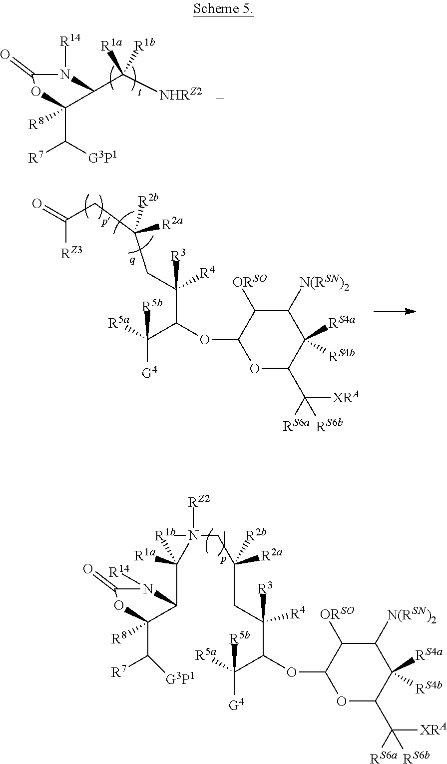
C1([R8])(C([R7])[G3P1])OC(=O)N([R14])C1C([NHRZ2])([R1a])[R1b].[G4]C(C(C(CC(CC(=O)[RZ3])([R2a])[R2b])([R3])[R4])OC1C([ORSO])C([N(RSN)2])C([RS4a])([RS4b])C(C([RS6a])([XRA])[RS6b])O1)([R5b])[R5a].[G4]C(C(C(CC(CN(C(C1C([R8])(C([R7])[G3P1])OC(=O)N1[R14])([R1a])[R1b])([RZ2])C)([R2a])[R2b])([R3])[R4])OC1C([ORSO])C([N(RSN)2])C([RS4a])([RS4b])C(C([RS6a])([XRA])[RS6b])O1)([R5b])[R5a]
